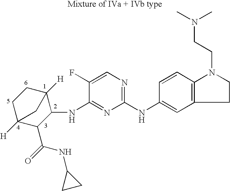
C1C2([H])C(C(=O)NC3CC3)C(NC3=NC(NC4=CC5=C(C=C4)N(CCN(C)C)CC5)=NC=C3F)C([H])(C1)C2
